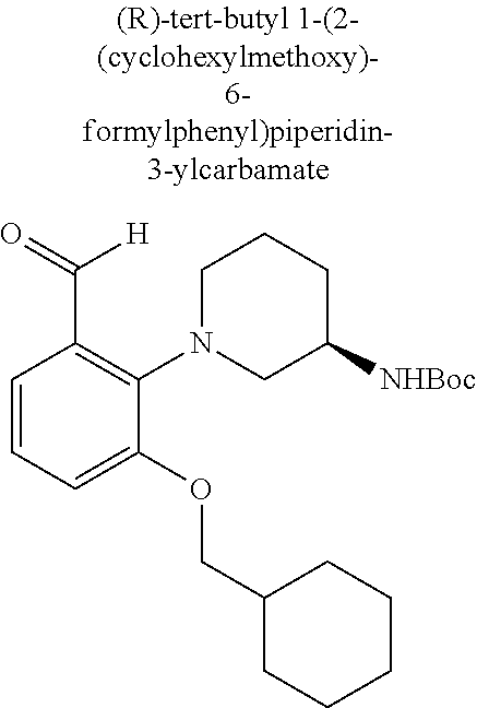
C1=CC=C(OCC2CCCCC2)C(N2CC([NHBoc])CCC2)=C1C([H])=O
